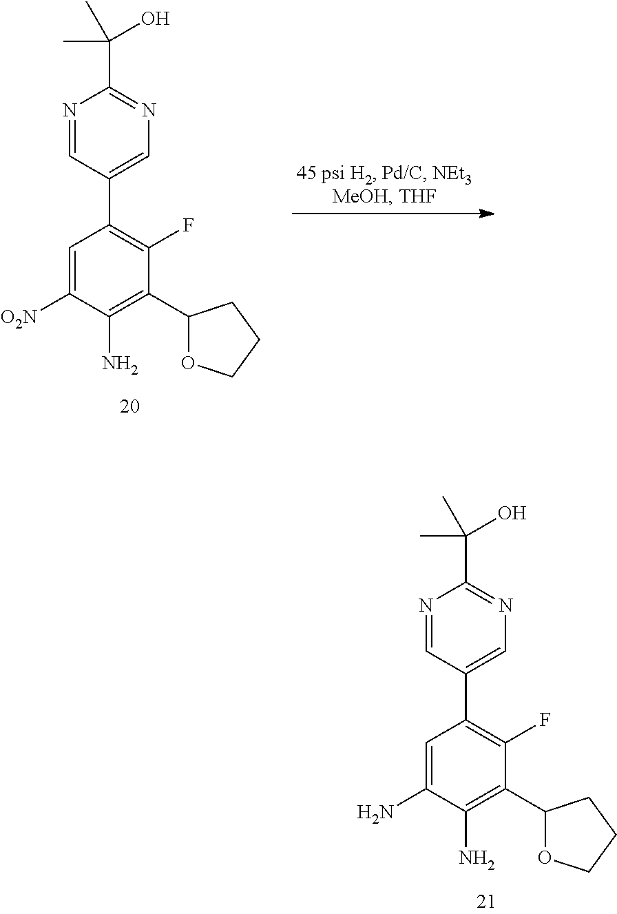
N1=CC(C2=C(F)C(C3OCCC3)=C(N)C([O2N])=C2)=CN=C1C(C)(O)C.N1=CC(C2=C(F)C(C3OCCC3)=C(N)C(N)=C2)=CN=C1C(C)(O)C
